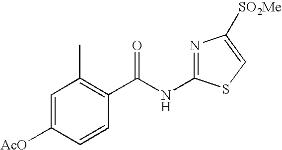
C1=C([AcO])C=CC(C(NC2=NC([SO2Me])=CS2)=O)=C1C
